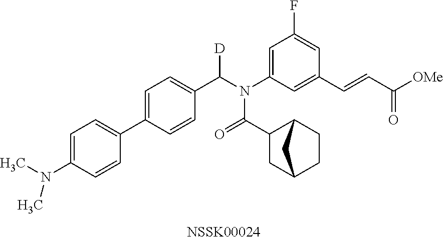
[NSSK00024].C1=C(N(C)C)C=CC(C2=CC=C(C(N(C3=CC(F)=CC(C=CC([OMe])=O)=C3)C(=O)C3CC4CCC3C4)[D])C=C2)=C1
